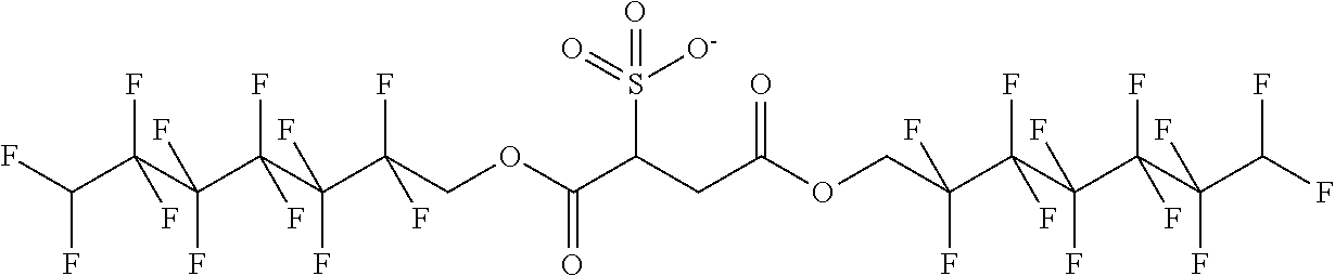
FC(C(C(C(C(C(COC(C(CC(OCC(C(C(C(C(C(F)F)(F)F)(F)F)(F)F)(F)F)(F)F)=O)S([O-])(=O)=O)=O)(F)F)(F)F)(F)F)(F)F)(F)F)F
